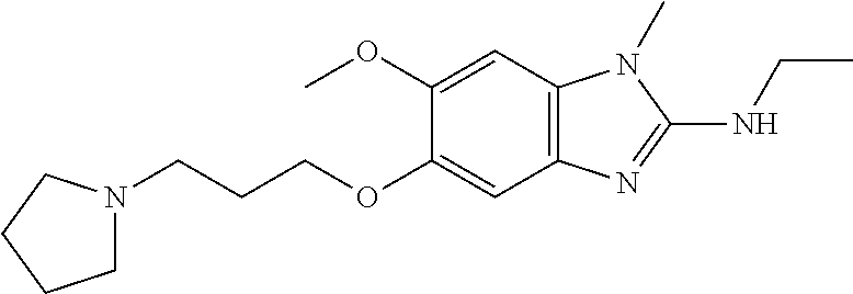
C1(OC)=CC2=C(C=C1OCCCN1CCCC1)N=C(NCC)N2C
